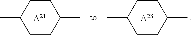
CC1CCC(C)CC1.[A21].[A23].CC1CCC(C)CC1
